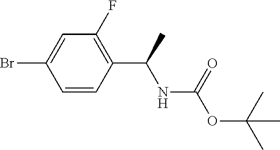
C1=C(Br)C=CC(C(C)NC(=O)OC(C)(C)C)=C1F
